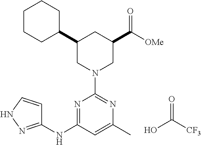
C1(C2CCCCC2)CN(C2=NC(C)=CC(NC3=NNC=C3)=N2)CC(C([OMe])=O)C1.O=C(O)[CF3]
